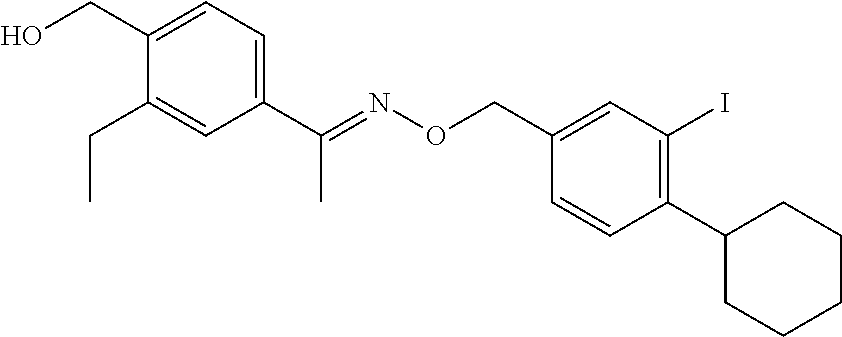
C1(C2=C(I)C=C(CON=C(C3=CC=C(CO)C(CC)=C3)C)C=C2)CCCCC1
